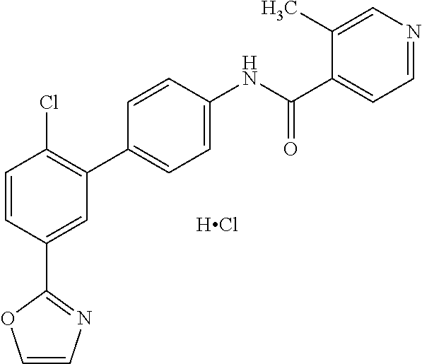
C1=CC(C2=NC=CO2)=CC(C2=CC=C(NC(C3=CC=NC=C3C)=O)C=C2)=C1Cl.[HCl]
